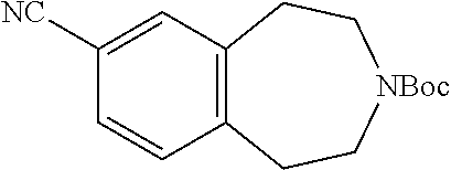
C1=CC2=C(C=C1[NC])CC[NBoc]CC2
